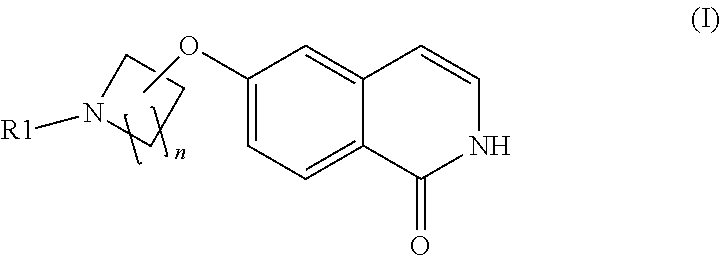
C1N([R1])CC1.COC1=CC=C2C(=C1)C=CNC2=O
